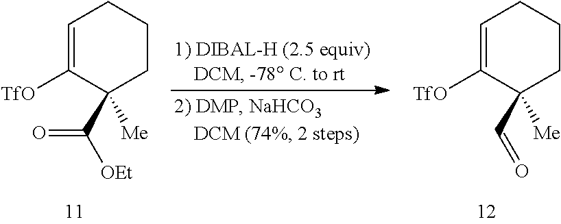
C1=C([TfO])C(C([OEt])=O)([Me])CCC1.C1=C([TfO])C(C=O)([Me])CCC1
